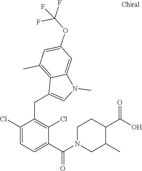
C1(CC2=CN(C)C3=CC(OC(F)(F)F)=CC(C)=C23)=C(Cl)C(C(N2CC(C)C(C(O)=O)CC2)=O)=CC=C1Cl
